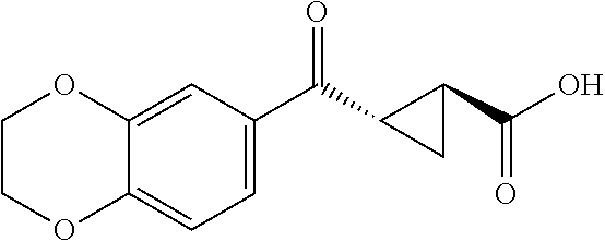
C1=C(C(C2CC2C(O)=O)=O)C=C2C(=C1)OCCO2
